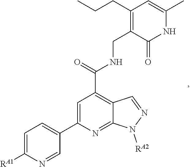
C1=C([RA1])N=CC(C2=CC(C(=O)NCC3=C(CCC)C=C(C)NC3=O)=C3C(=N2)N([RA2])N=C3)=C1
